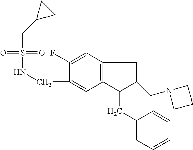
C12=C(C=C(F)C(CNS(=O)(=O)CC3CC3)=C1)CC(CN1CCC1)C2CC1=CC=CC=C1
